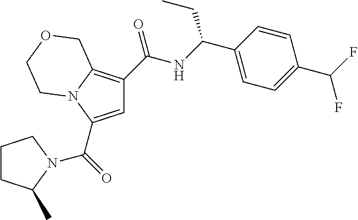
C1=C(C(=O)N2C(C)CCC2)N2C(=C1C(NC(C1=CC=C(C(F)F)C=C1)CC)=O)COCC2
